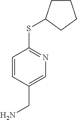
C1=CC(CN)=CN=C1SC1CCCC1
